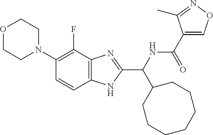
N1(C2=C(F)C3=C(C=C2)NC(C(NC(C2=CON=C2C)=O)C2CCCCCCC2)=N3)CCOCC1
